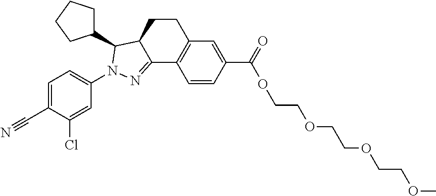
C1CC2C(=NN(C3=CC=C(C#N)C(Cl)=C3)C2C2CCCC2)C2=C1C=C(C(=O)OCCOCCOCCOC)C=C2
